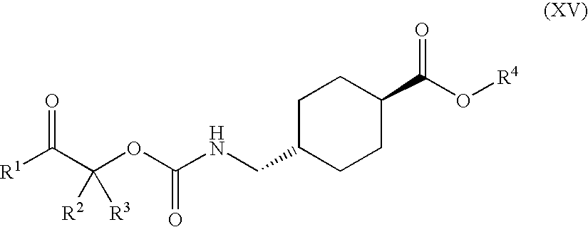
C(C1CCC(C(O[R4])=O)CC1)NC(OC(C(=O)[R1])([R2])[R3])=O
